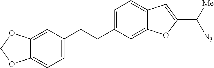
C1=C(CCC2=CC=C3C(=C2)OCO3)C=C2C(=C1)C=C(C([Me])[N3])O2
